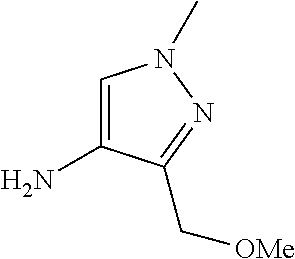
C1=C(N)C(C[OMe])=NN1C
